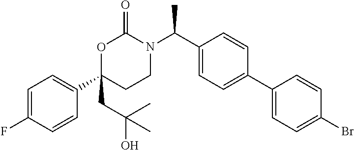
C1(C2(CC(O)(C)C)CCN(C(C3=CC=C(C4=CC=C(Br)C=C4)C=C3)C)C(=O)O2)=CC=C(F)C=C1
